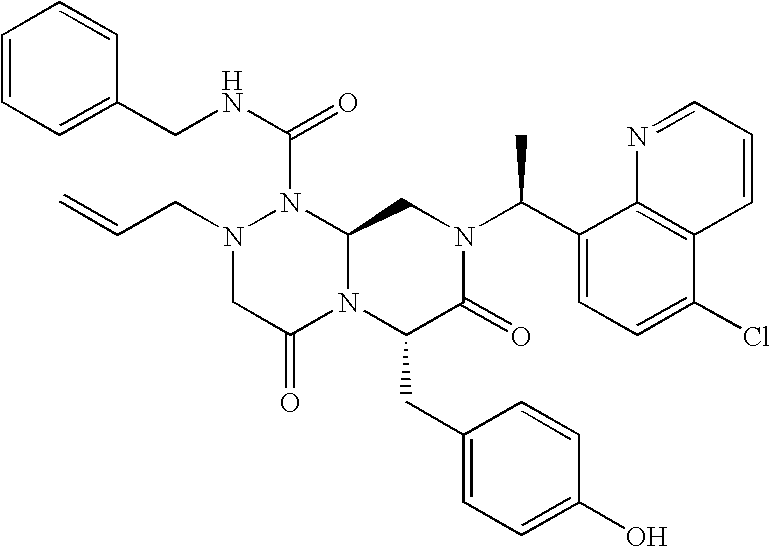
N(C(N1N(CC=C)CC(=O)N2C1CN(C(C1=CC=C(Cl)C3=C1N=CC=C3)C)C(=O)C2CC1=CC=C(O)C=C1)=O)CC1=CC=CC=C1
